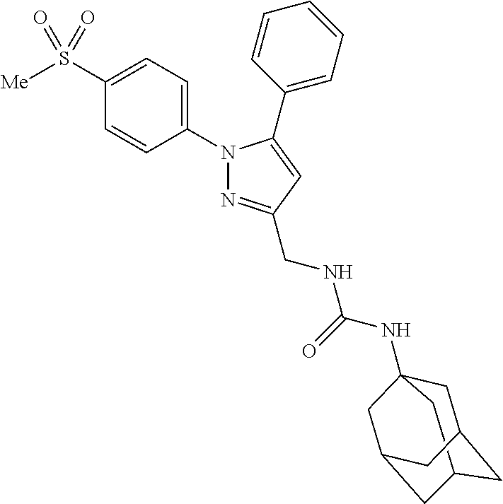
C12CC3(NC(NCC4=NN(C5=CC=C(S([Me])(=O)=O)C=C5)C(C5=CC=CC=C5)=C4)=O)CC(C1)CC(C3)C2
